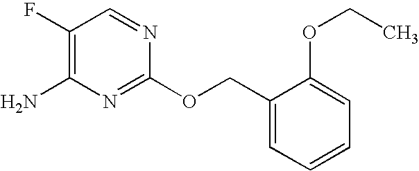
C1(F)=C(N)N=C(OCC2=CC=CC=C2OCC)N=C1
